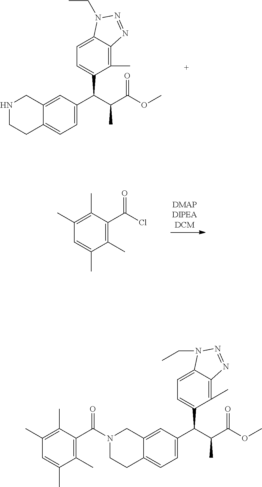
N1CCC2=CC=C(C(C(C(OC)=O)C)C3=CC=C4C(=C3C)N=NN4CC)C=C2C1.C1(C)=C(C(Cl)=O)C(C)=C(C)C=C1C.N1(C(=O)C2=C(C)C(C)=CC(C)=C2C)CCC2=CC=C(C(C(C(OC)=O)C)C3=CC=C4C(=C3C)N=NN4CC)C=C2C1
